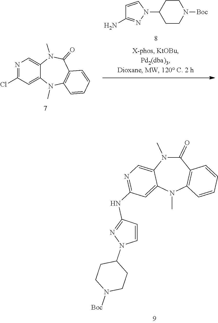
N1=C(Cl)C=C2C(=C1)N(C)C(=O)C1=C(N2C)C=CC=C1.C1=CN(C2CCN([Boc])CC2)N=C1N.N1=C(NC2=NN(C3CCN([Boc])CC3)C=C2)C=C2C(=C1)N(C)C(=O)C1=C(N2C)C=CC=C1
